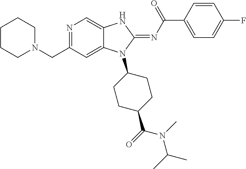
C1CCN(CC2=NC=C3C(=C2)N(C2CCC(C(=O)N(C(C)C)C)CC2)C(=NC(=O)C2=CC=C(F)C=C2)N3)CC1
